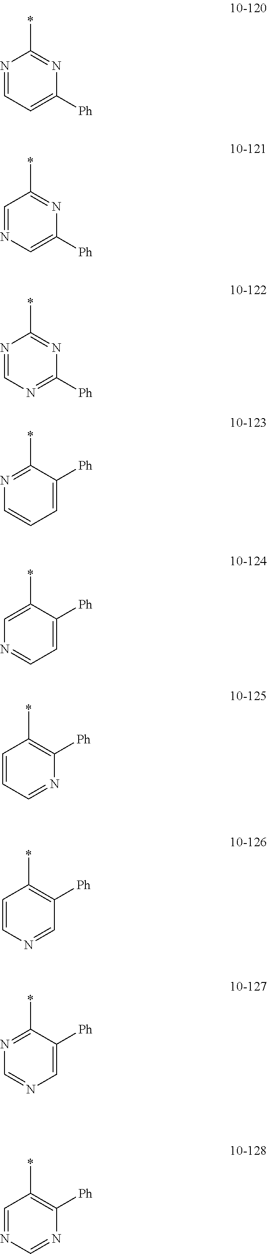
N1=CC=C([Ph])N=C1*.C1=NC=C([Ph])N=C1*.N1=CN=C([Ph])N=C1*.N1=C(*)C([Ph])=CC=C1.C1=C(*)C([Ph])=CC=N1.C1=CC=NC([Ph])=C1*.C1=CN=CC([Ph])=C1*.N1=C(*)C([Ph])=CN=C1.C1=NC=NC([Ph])=C1*
